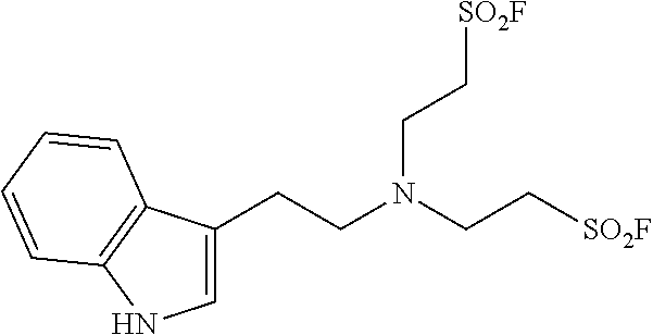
C1(CCN(CC[SO2F])CC[SO2F])=CNC2=C1C=CC=C2
